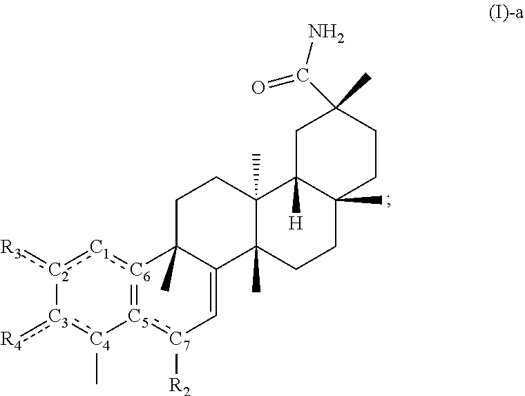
[C2]1(:[R3]):[C1]:[C6]2=[C5](:[C7]([R2])C=C3C2(C)CCC2(C)C3(C)CCC3(C)C2([H])CC(C(N)=O)(C)CC3)[C4](C):[C3]1:[R4]
